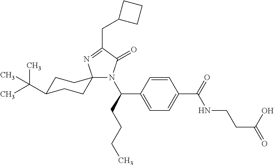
N1(C(C2=CC=C(C(=O)NCCC(=O)O)C=C2)CCCC)C(=O)C(CC2CCC2)=NC12CCC(C(C)(C)C)CC2
